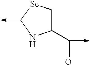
C1(C(=O)->C)C[Se]C(->C)N1
